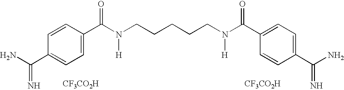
C1=C(C(N(CCCCCN(C(C2=CC=C(C(N)=N)C=C2)=O)[H])[H])=O)C=CC(C(N)=N)=C1.[CF3CO2H].[CF3CO2H]
